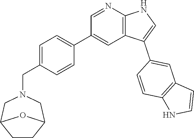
C1=NC2=C(C=C1C1=CC=C(CN3CC4CCC(C3)O4)C=C1)C(C1=CC3=C(C=C1)NC=C3)=CN2
